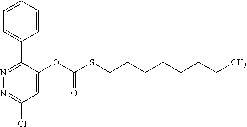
C1(C2=NN=C(Cl)C=C2OC(SCCCCCCCC)=O)=CC=CC=C1
